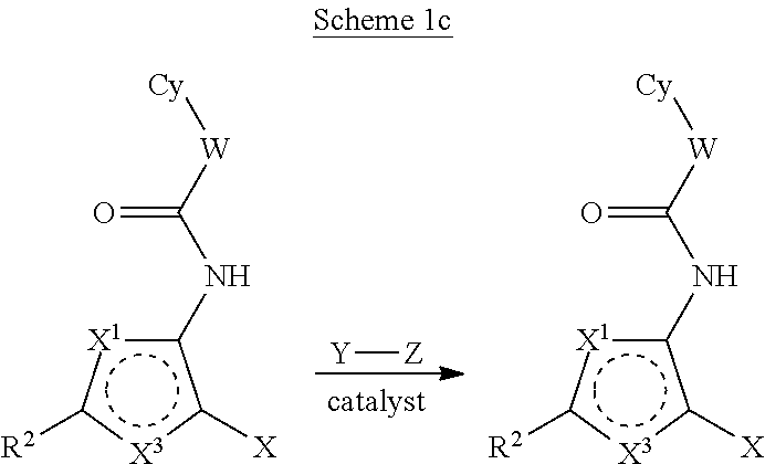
c1(NC([W][Cy])=O)[X1]c([R2])[X3]c1[X].[Y][Z].c1(NC([W][Cy])=O)[X1]c([R2])[X3]c1[X]
